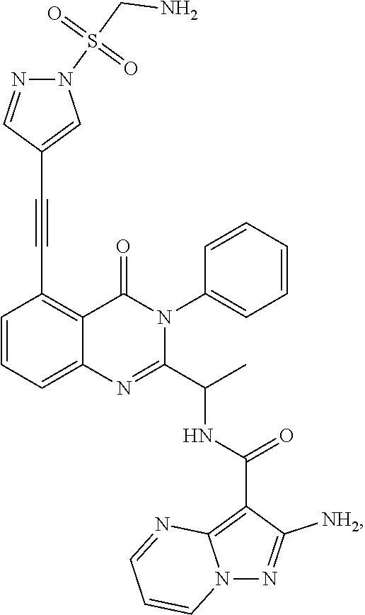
C1=CC=C2C(=C1C#CC1=CN(S(CN)(=O)=O)N=C1)C(=O)N(C1=CC=CC=C1)C(C(C)NC(C1=C3N(N=C1[NH2])C=CC=N3)=O)=N2
